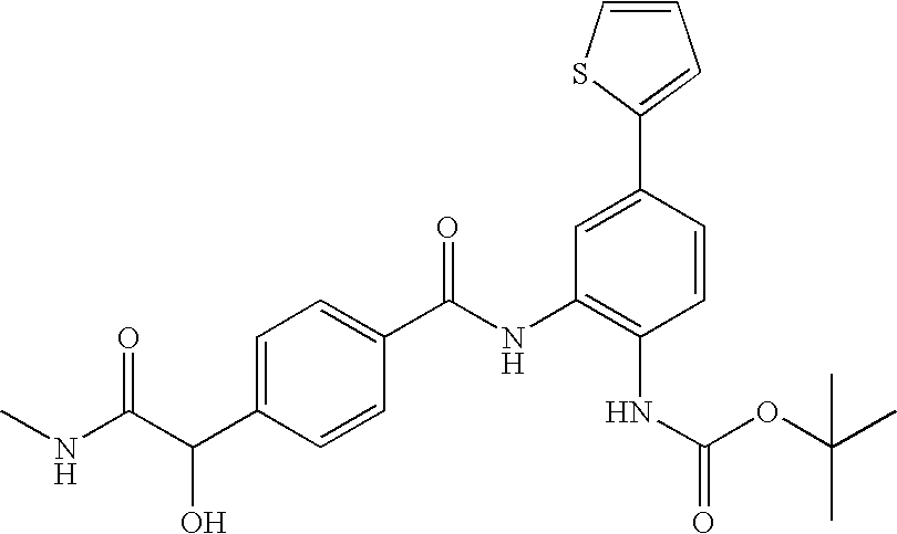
C1=C(C(C(NC)=O)O)C=CC(C(NC2=C(NC(=O)OC(C)(C)C)C=CC(C3=CC=CS3)=C2)=O)=C1
